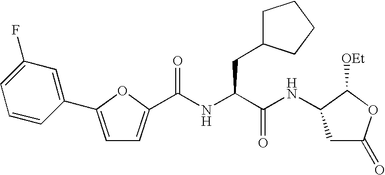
C1C(=O)OC([OEt])C1NC(C(NC(=O)C1=CC=C(C2=CC(F)=CC=C2)O1)CC1CCCC1)=O
